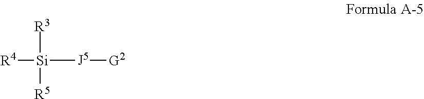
[R4][Si]([R3])([R5])[J5][G2]
